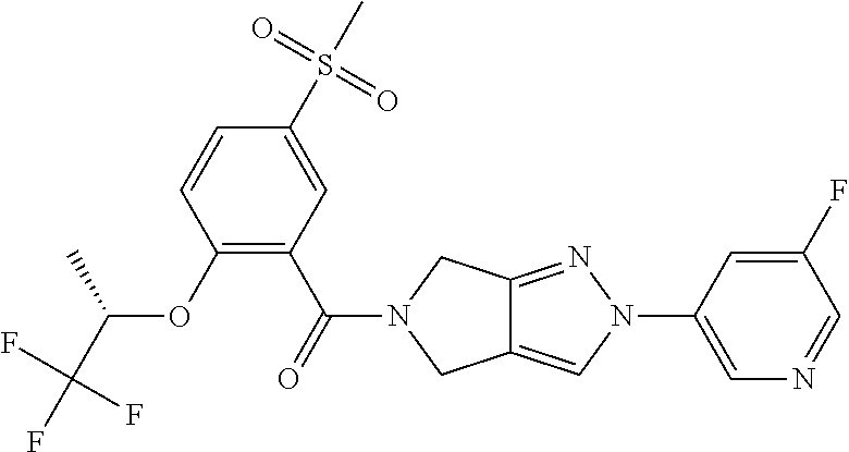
C1(F)=CC(N2C=C3C(=N2)CN(C(C2=C(OC(C(F)(F)F)C)C=CC(S(C)(=O)=O)=C2)=O)C3)=CN=C1
